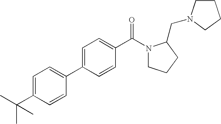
C1=C(C(C)(C)C)C=CC(C2=CC=C(C(N3CCCC3CN3CCCC3)=O)C=C2)=C1
